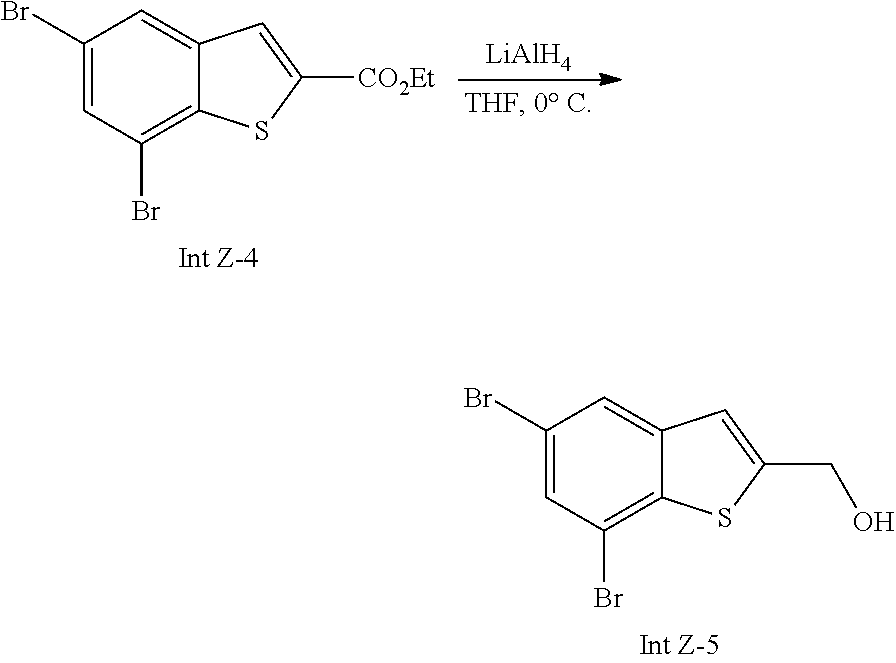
C1(Br)=CC(Br)=C2C(=C1)C=C(CO)S2.C1(Br)=CC(Br)=C2C(=C1)C=C([CO2Et])S2.[LiAlH4]
